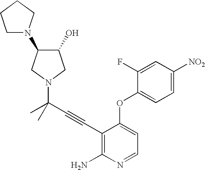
C1(F)=CC([NO2])=CC=C1OC1=CC=NC(N)=C1C#CC(N1CC(N2CCCC2)C(O)C1)(C)C
